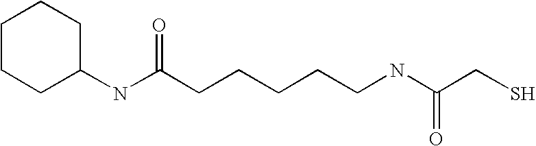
C1CCC(NC(CCCCCNC(CS)=O)=O)CC1
